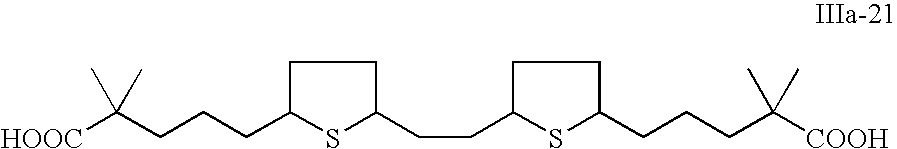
C1C(CCCC([HOOC])(C)C)SC(CCC2CCC(CCCC([COOH])(C)C)S2)C1
